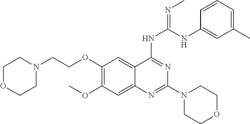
C1=CC=C(C)C=C1NC(NC1=NC(N2CCOCC2)=NC2=CC(OC)=C(OCCN3CCOCC3)C=C21)=NC
